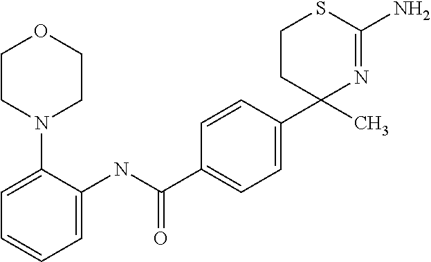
C1CN(C2=CC=CC=C2NC(C2=CC=C(C3(C)N=C(N)SCC3)C=C2)=O)CCO1
